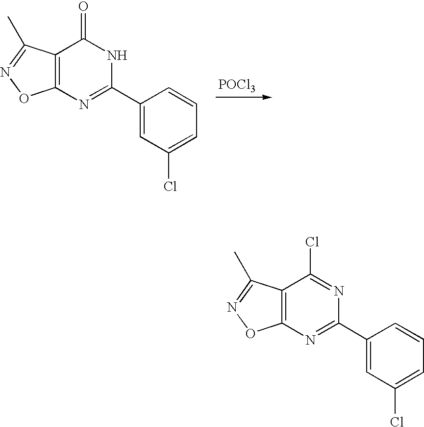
C12=C(N=C(C3=CC(Cl)=CC=C3)NC1=O)ON=C2C.[POCl3].C12=C(N=C(C3=CC(Cl)=CC=C3)N=C1Cl)ON=C2C
